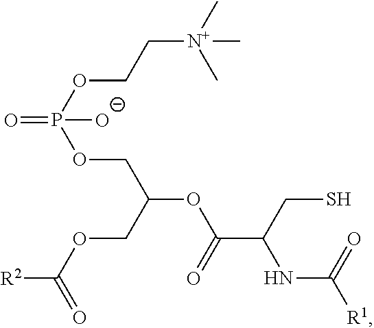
O=P(OCC[N+](C)(C)C)(OCC(OC(C(NC([R1])=O)CS)=O)COC([R2])=O)[O-]
